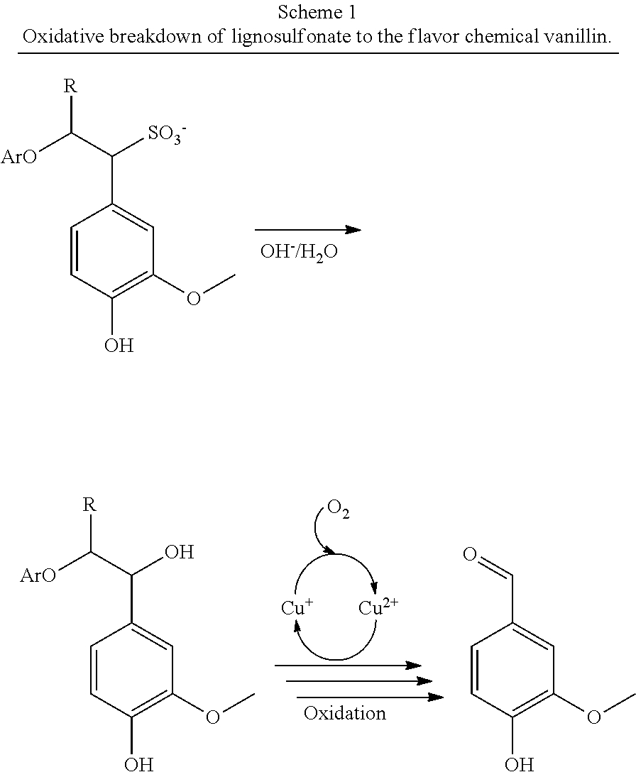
C1=CC(O)=C(OC)C=C1C(C([ArO])[R])[SO3-].[Cu].[Cu].[O2].C1=CC(O)=C(OC)C=C1C(C([ArO])[R])O.C1=CC(O)=C(OC)C=C1C=O
